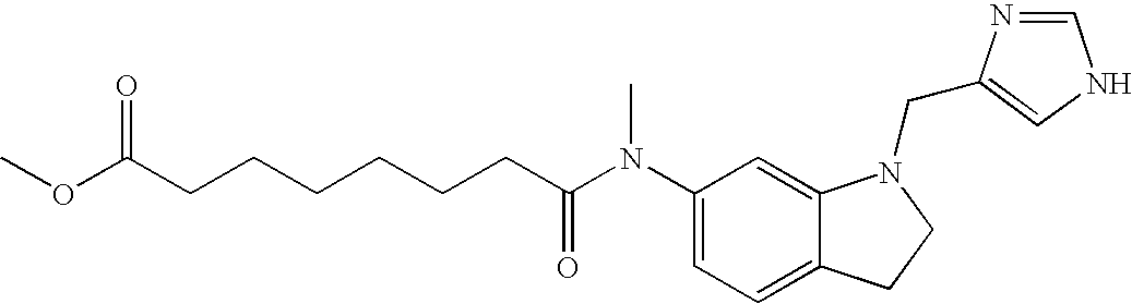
C1(N(C(CCCCCCC(OC)=O)=O)C)=CC=C2C(=C1)N(CC1=CNC=N1)CC2
